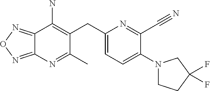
C12=NON=C1N=C(C)C(CC1=CC=C(N3CCC(F)(F)C3)C(C#N)=N1)=C2N
